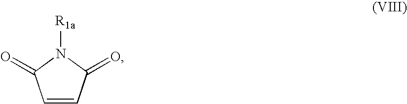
C1=CC(=O)N([R1a])C1=O
